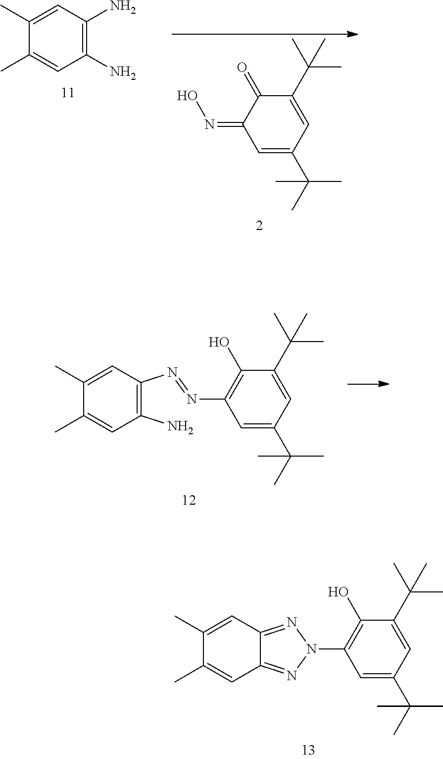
C1(=O)C(C(C)(C)C)=CC(C(C)(C)C)=CC1=NO.C1(N)=C(N)C=C(C)C(C)=C1.C1(O)=C(N=NC2=C(N)C=C(C)C(C)=C2)C=C(C(C)(C)C)C=C1C(C)(C)C.C1(O)=C(N2N=C3C(=N2)C=C(C)C(C)=C3)C=C(C(C)(C)C)C=C1C(C)(C)C
